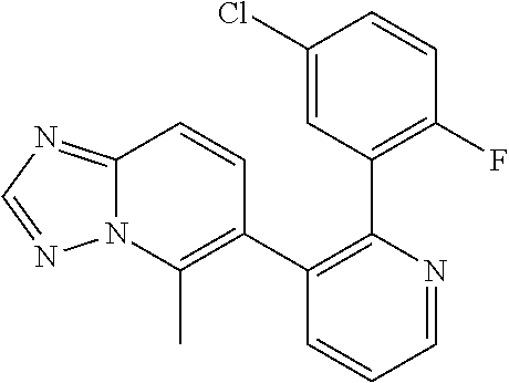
C1(Cl)=CC(C2=C(C3=C(C)N4C(=NC=N4)C=C3)C=CC=N2)=C(F)C=C1
